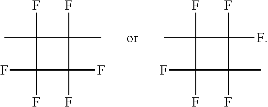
CC1(F)C(F)(C)C(F)(F)C1(F)F.CC1(F)C(F)(F)C(F)(C)C1(F)F
